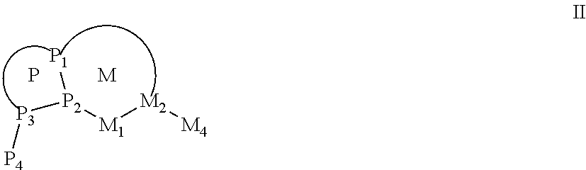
[P3]([P2]([M1][M2][M4])[P1])[P4].P.[M]
